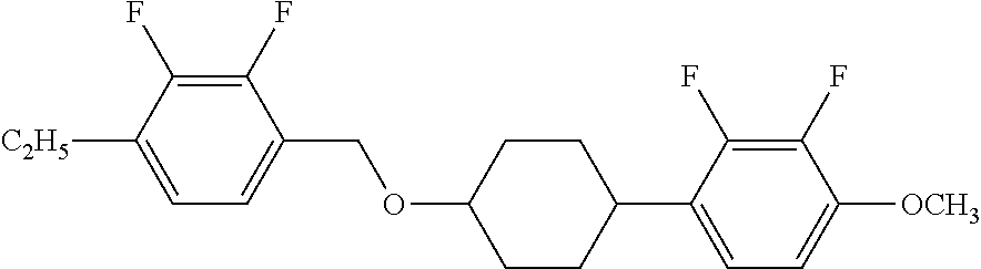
C1(F)=C(F)C([C2H5])=CC=C1COC1CCC(C2=CC=C([OCH3])C(F)=C2F)CC1
